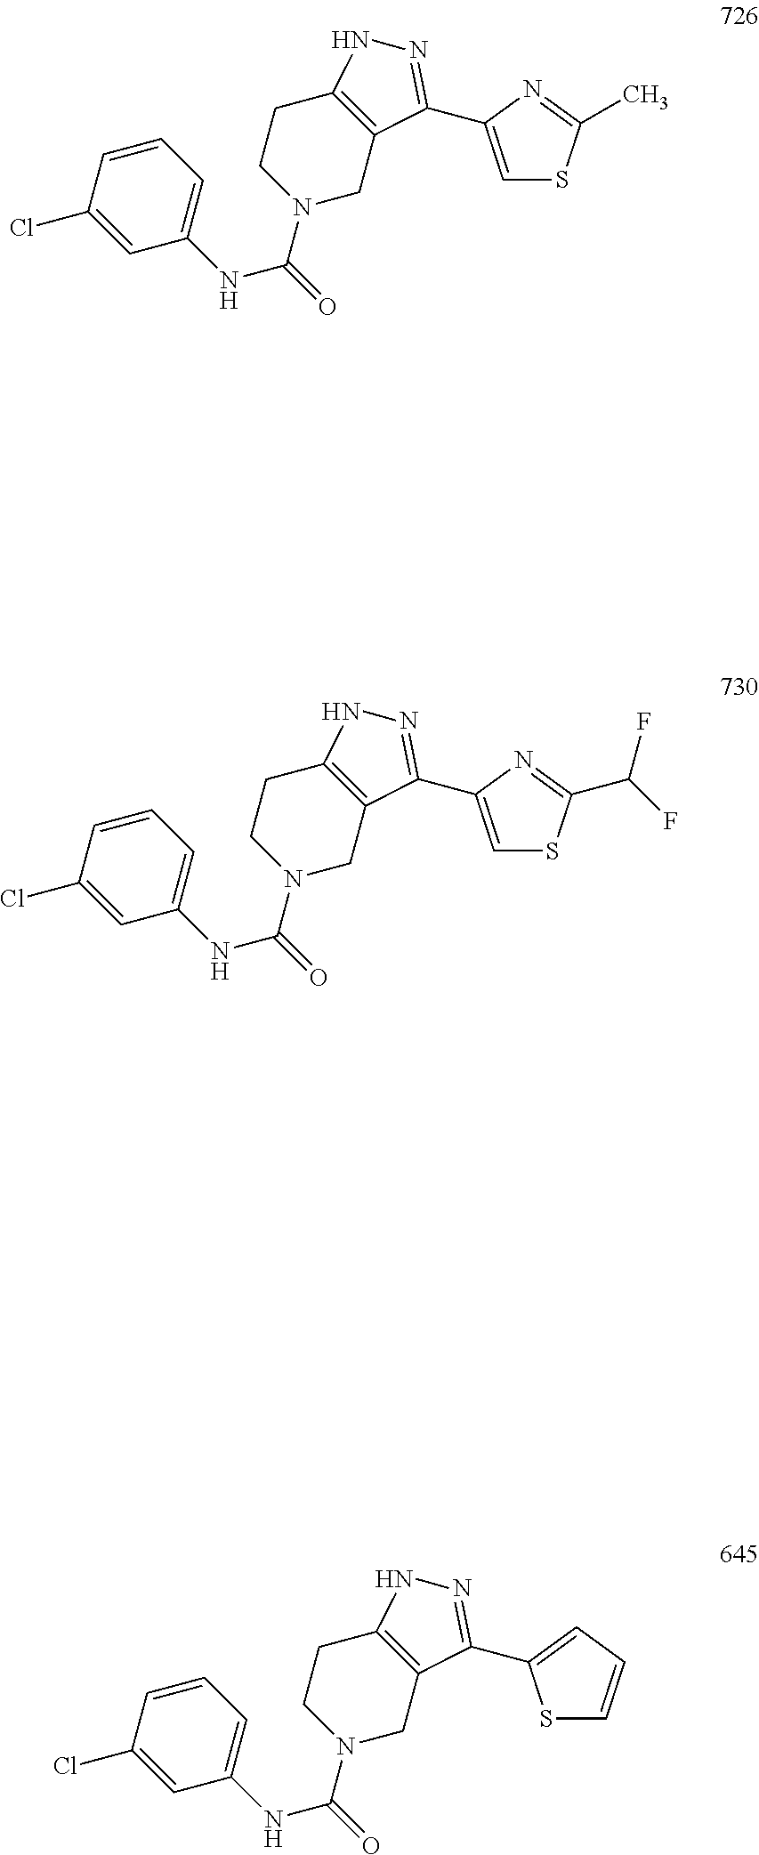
C1=CC=C(NC(=O)N2CC3=C(CC2)NN=C3C2=CSC(C)=N2)C=C1Cl.C1=CC=C(NC(=O)N2CC3=C(CC2)NN=C3C2=CSC(C(F)F)=N2)C=C1Cl.C1=CC=C(NC(=O)N2CC3=C(CC2)NN=C3C2=CC=CS2)C=C1Cl
